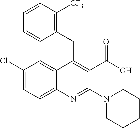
C1(Cl)=CC=C2C(=C1)C(CC1=C([CF3])C=CC=C1)=C(C(O)=O)C(N1CCCCC1)=N2
